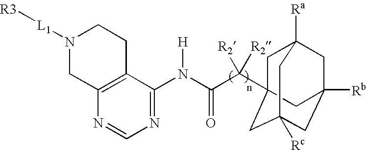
[R3][L1]N1CC2=C(CC1)C(N(C(C([R2])([R2])C13CC4([Ra])CC([Rb])(CC([Rc])(C1)C4)C3)=O)[H])=NC=N2
